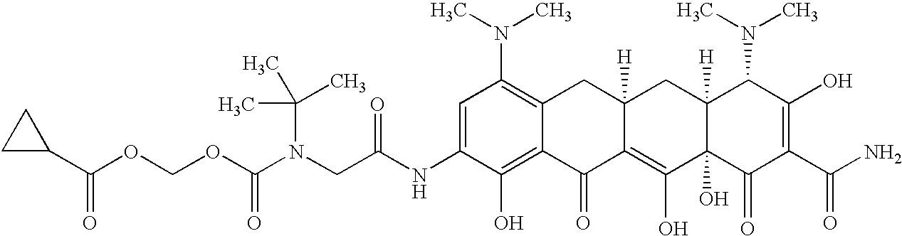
N(CC(NC1=CC(N(C)C)=C2C(=C1O)C(=O)C1=C(O)C3(O)C([H])(CC1([H])C2)C(N(C)C)C(O)=C(C(N)=O)C3=O)=O)(C(OCOC(C1CC1)=O)=O)C(C)(C)C
